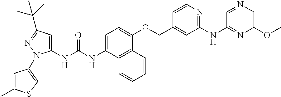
N(C1=CC=C(OCC2=CC(NC3=NC(OC)=CN=C3)=NC=C2)C2=C1C=CC=C2)C(=O)NC1=CC(C(C)(C)C)=NN1C1=CSC(C)=C1
